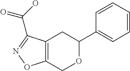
C12=C(COC(C3=CC=CC=C3)C1)ON=C2C(O)=O
